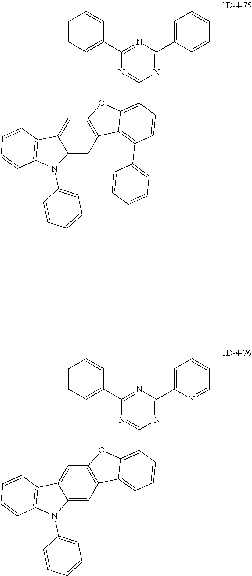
C12=CC3=C(C=C1C1=C(N2C2=CC=CC=C2)C=CC=C1)OC1=C(C2=NC(C4=CC=CC=C4)=NC(C4=CC=CC=N4)=N2)C=CC=C31.C12=CC3=C(C=C1C1=C(N2C2=CC=CC=C2)C=CC=C1)OC1=C(C2=NC(C4=CC=CC=C4)=NC(C4=CC=CC=C4)=N2)C=CC(C2=CC=CC=C2)=C31
